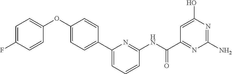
C1=C(F)C=CC(OC2=CC=C(C3=CC=CC(NC(C4=NC(N)=NC(O)=C4)=O)=N3)C=C2)=C1
